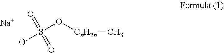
[O-]S(O[CnH2n]C)(=O)=O.[Na]
